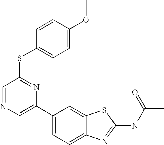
C1(C2=CN=CC(SC3=CC=C(OC)C=C3)=N2)=CC=C2C(=C1)SC(NC(C)=O)=N2
